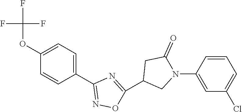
C1(OC(F)(F)F)=CC=C(C2=NOC(C3CN(C4=CC(Cl)=CC=C4)C(=O)C3)=N2)C=C1
